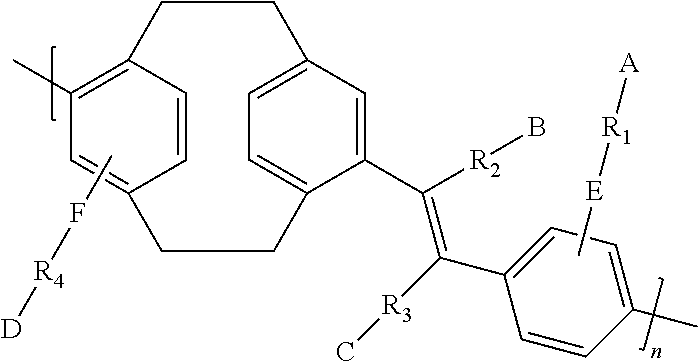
CF[R4][D].C1=CC2=C(C)C=C1CCC1=CC=C(C=C1C([R2]B)=C([R3]C)C1=CC=C(C)C=C1)CC2.C[E][R1][A]
